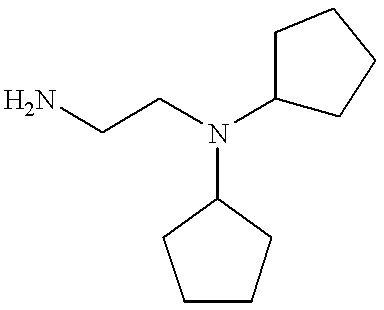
C1CCC(N(CCN)C2CCCC2)C1
